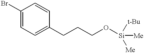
C1(Br)=CC=C(CCCO[Si]([Me])([t-Bu])[Me])C=C1
